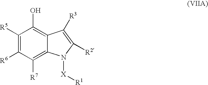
C1([R5])=C([R6])C([R7])=C2C(=C1O)C([R3])=C([R2])N2[X][R1]
